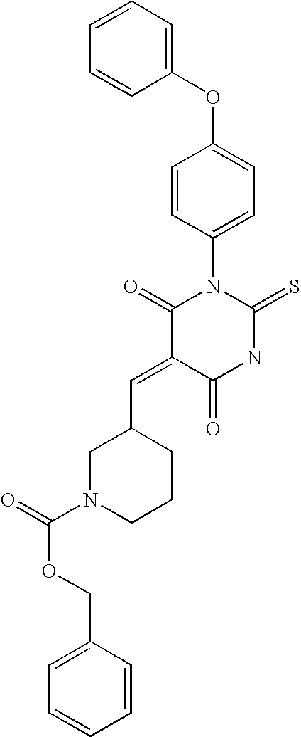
C1(OC2=CC=C(N3C(=O)C(=CC4CN(C(=O)OCC5=CC=CC=C5)CCC4)C(=O)NC3=S)C=C2)=CC=CC=C1
